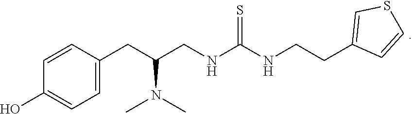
C1=C(CC(CNC(NCCC2=CSC=C2)=S)N(C)C)C=CC(O)=C1
